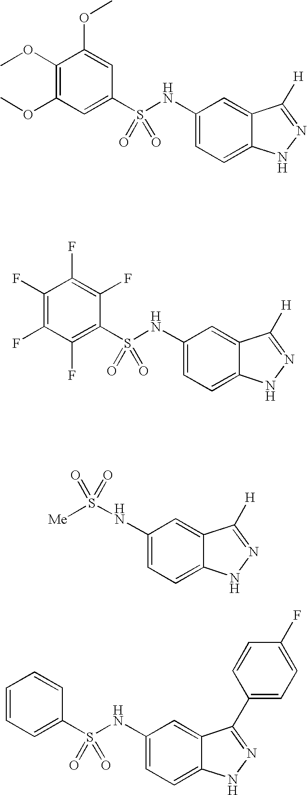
COC1=C(OC)C=C(S(NC2=CC=C3C(=C2)C([H])=NN3)(=O)=O)C=C1OC.FC1=C(F)C(F)=C(F)C(S(NC2=CC=C3C(=C2)C([H])=NN3)(=O)=O)=C1F.N(C1=CC=C2C(=C1)C([H])=NN2)S([Me])(=O)=O.C1=CC=CC(S(NC2=CC=C3C(=C2)C(C2=CC=C(F)C=C2)=NN3)(=O)=O)=C1
